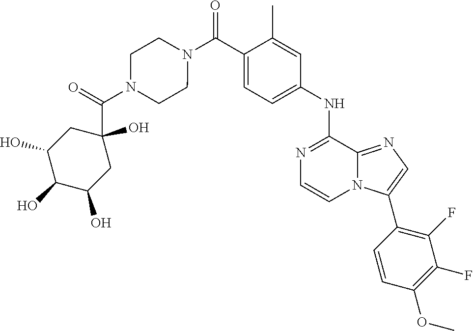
N1=C(NC2=CC=C(C(N3CCN(C(=O)C4(O)CC(O)C(O)C(O)C4)CC3)=O)C(C)=C2)C2=NC=C(C3=C(F)C(F)=C(OC)C=C3)N2C=C1
